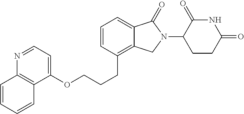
C(CC1=C2C(=CC=C1)C(=O)N(C1C(=O)NC(=O)CC1)C2)COC1=CC=NC2=C1C=CC=C2
